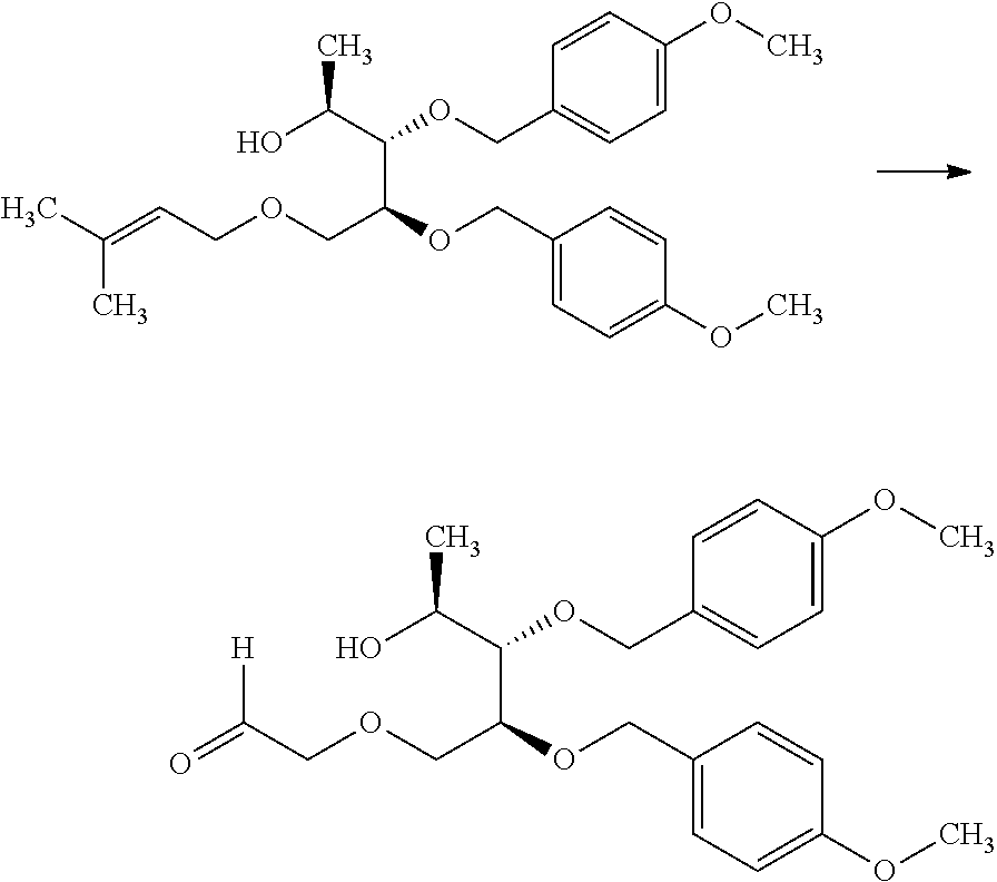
O(CC(C(C(O)C)OCC1=CC=C(OC)C=C1)OCC1=CC=C(OC)C=C1)CC(=O)[H].O(CC(C(C(O)C)OCC1=CC=C(OC)C=C1)OCC1=CC=C(OC)C=C1)CC=C(C)C
